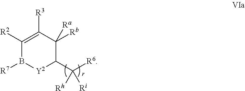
C1([R2])=C([R3])C([Ra])([Rb])C(C([R6])([Rh])[Ri])[Y2]B1[R7]
